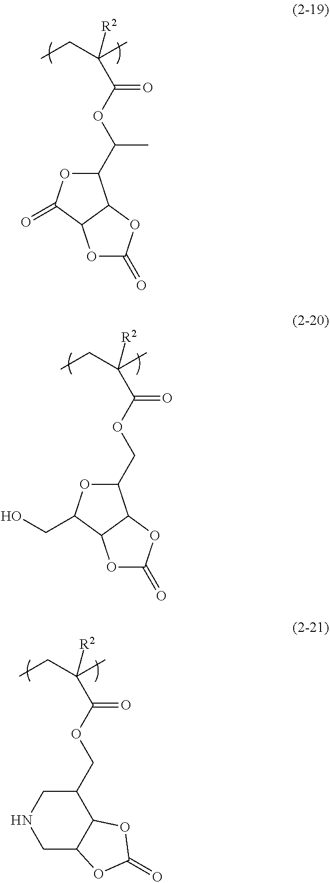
O(C(C([R2])(C)CC)=O)C(C)C1C2OC(=O)OC2C(=O)O1.O(C(C([R2])(C)CC)=O)CC1C2OC(=O)OC2C(CO)O1.O(C(C([R2])(C)CC)=O)CC1CNCC2C1OC(=O)O2
